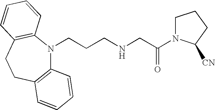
C12=C(CCC3=C(N1CCCNCC(=O)N1CCCC1[CN])C=CC=C3)C=CC=C2
